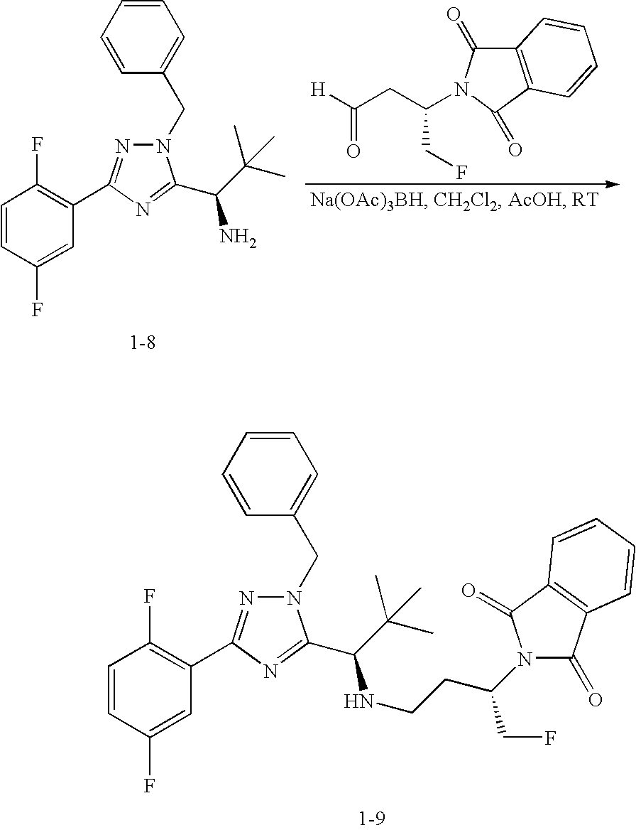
C1=CC(F)=CC(C2=NN(CC3=CC=CC=C3)C(C(N)C(C)(C)C)=N2)=C1F.C12=C(C(=O)N(C(CC([H])=O)CF)C1=O)C=CC=C2.C1=CC(F)=CC(C2=NN(CC3=CC=CC=C3)C(C(NCCC(N3C(=O)C4=C(C3=O)C=CC=C4)CF)C(C)(C)C)=N2)=C1F
